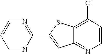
C12=NC=CC(Cl)=C1SC(C1=NC=CC=N1)=C2
